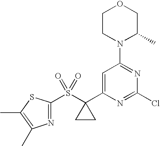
C1(S(C2(C3=CC(N4C(C)COCC4)=NC(Cl)=N3)CC2)(=O)=O)=NC(C)=C(C)S1
